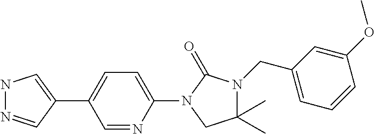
N1N=CC(C2=CC=C(N3C(=O)N(CC4=CC=CC(OC)=C4)C(C)(C)C3)N=C2)=C1
